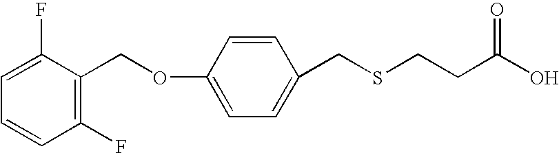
C1=CC(F)=C(COC2=CC=C(CSCCC(O)=O)C=C2)C(F)=C1
